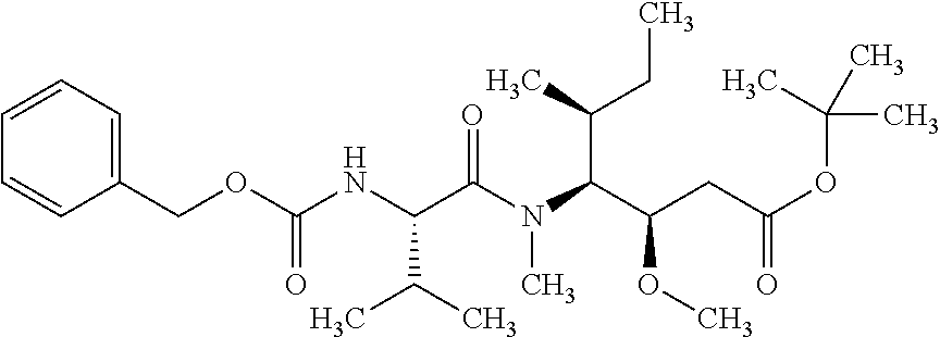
C1(COC(=O)NC(C(C)C)C(N(C)C(C(C)CC)C(OC)CC(=O)OC(C)(C)C)=O)=CC=CC=C1
